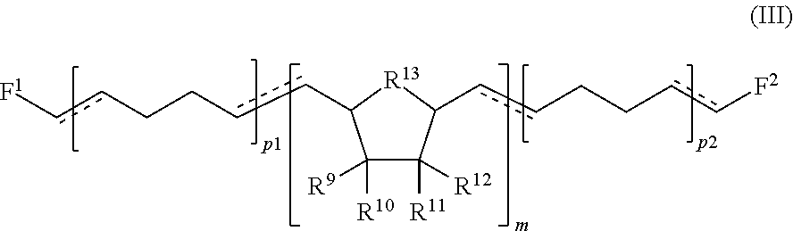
C1([R9])([R10])C([R11])([R12])C(ccCCcc[F2])[R13]C1ccCCcc[F1]
